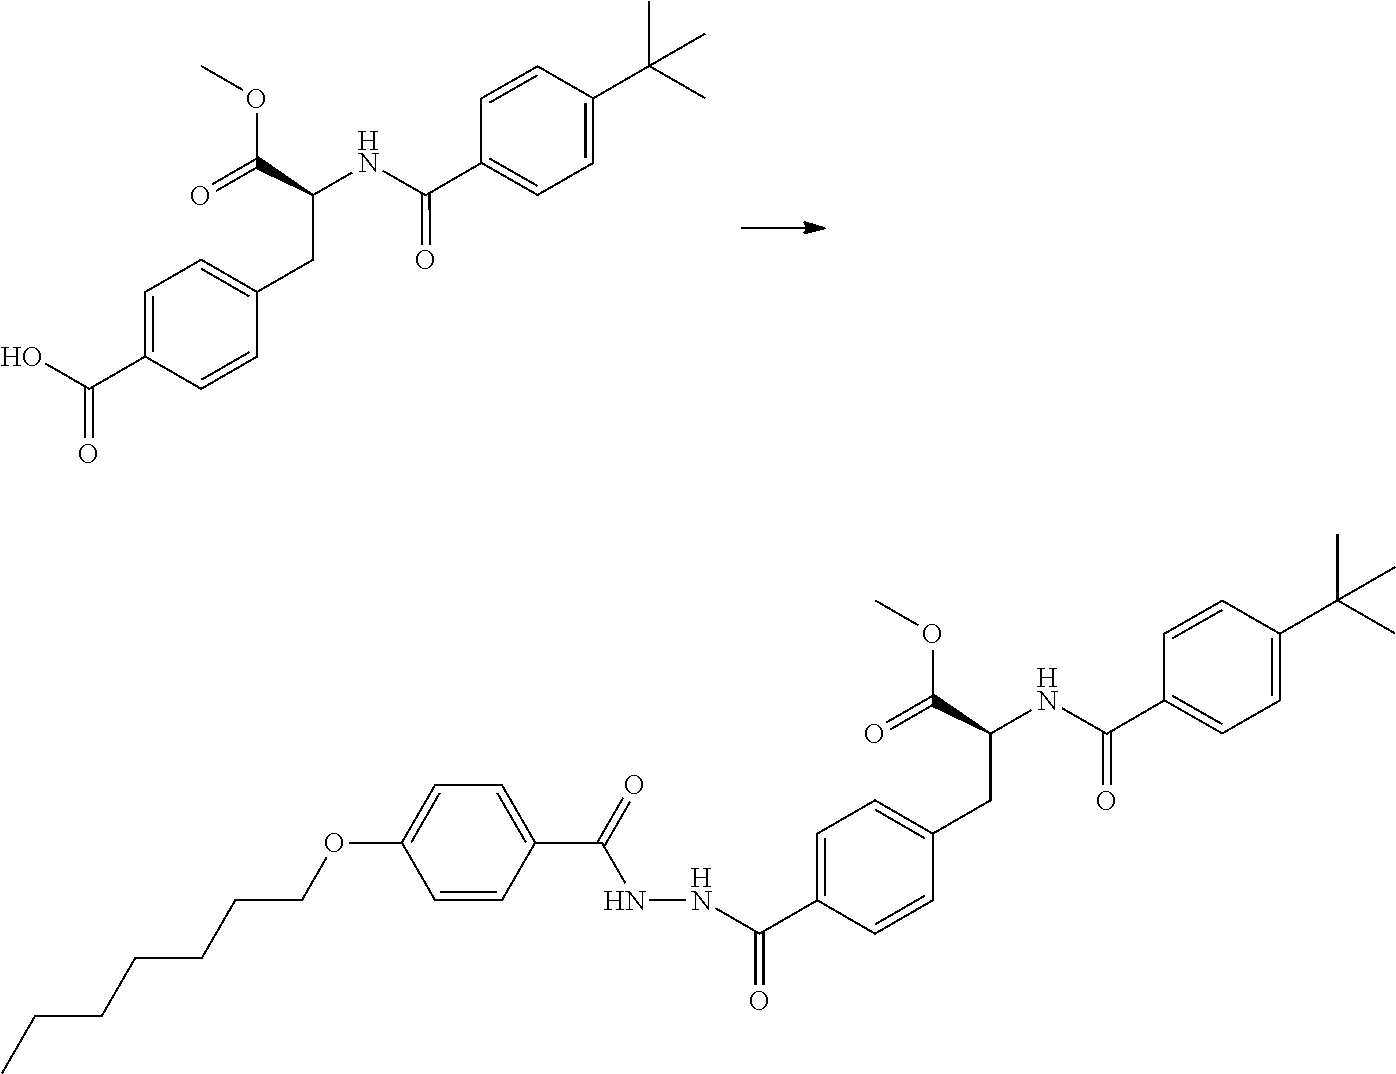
C1=C(C(O)=O)C=CC(CC(C(OC)=O)NC(C2=CC=C(C(C)(C)C)C=C2)=O)=C1.C1=C(C(NNC(C2=CC=C(OCCCCCCC)C=C2)=O)=O)C=CC(CC(C(OC)=O)NC(C2=CC=C(C(C)(C)C)C=C2)=O)=C1
